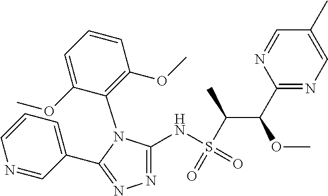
N1=C(NS(=O)(=O)C(C(C2=NC=C(C)C=N2)OC)C)N(C2=C(OC)C=CC=C2OC)C(C2=CC=CN=C2)=N1
